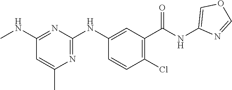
C1(NC)=NC(NC2=CC(C(NC3=COC=N3)=O)=C(Cl)C=C2)=NC(C)=C1
